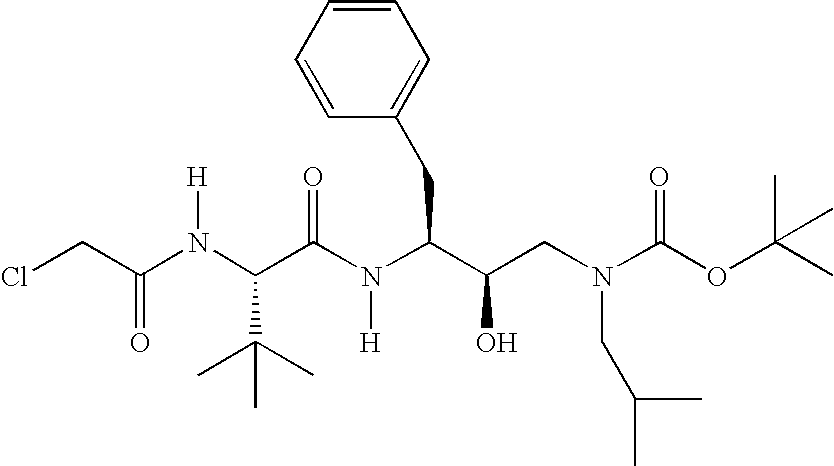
N(C(C(C)(C)C)C(=O)N([H])C(C(O)CN(C(OC(C)(C)C)=O)CC(C)C)CC1=CC=CC=C1)([H])C(=O)CCl
